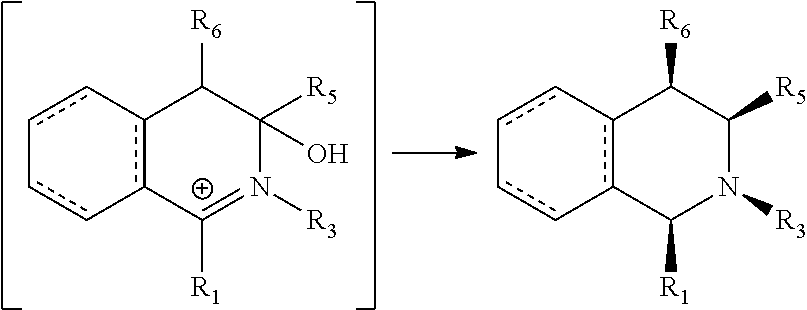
c12c([C+]([R1])=N([R3])C([R5])(O)C1[R6])-cc-cc-2.c12c(C([R1])N([R3])C([R5])C1[R6])-cc-cc-2
